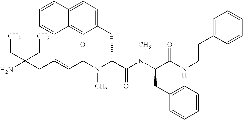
NC(CC=CC(N(C(C(=O)N(C)C(CC1=CC=CC=C1)C(=O)NCCC1=CC=CC=C1)CC1=CC=C2C(=C1)C=CC=C2)C)=O)(CC)CC
